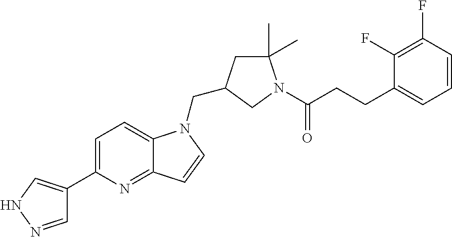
C1=NNC=C1C1=CC=C2C(=N1)C=CN2CC1CC(C)(C)N(C(CCC2=CC=CC(F)=C2F)=O)C1
